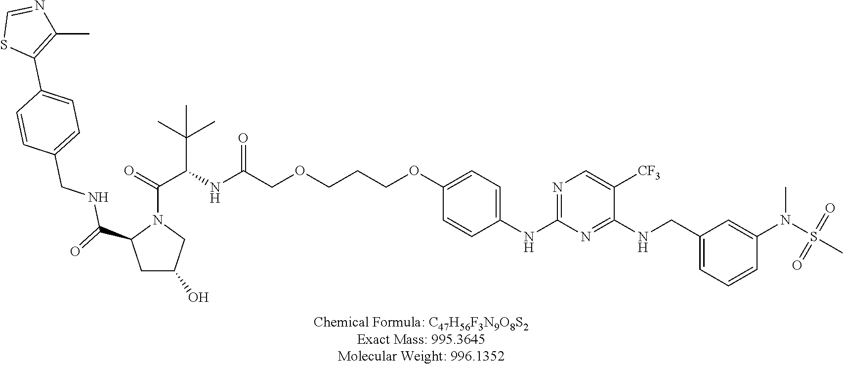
C1(NC2=NC=C([CF3])C(NCC3=CC=CC(N(S(C)(=O)=O)C)=C3)=N2)=CC=C(OCCCOCC(NC(C(=O)N2CC(O)CC2C(=O)NCC2=CC=C(C3=C(C)N=CS3)C=C2)C(C)(C)C)=O)C=C1
